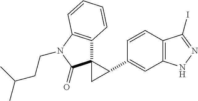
C12=C(C=CC(C3C4(C3)C3=C(N(CCC(C)C)C4=O)C=CC=C3)=C1)C(I)=NN2
